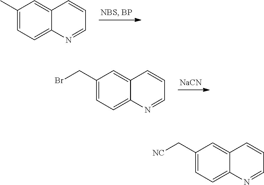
C1(C)=CC=C2C(=C1)C=CC=N2.C1(CBr)=CC=C2C(=C1)C=CC=N2.[NaCN].C1(C[NC])=CC=C2C(=C1)C=CC=N2
